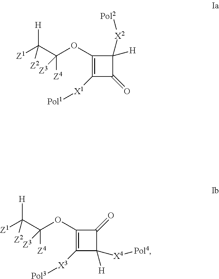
C1(OC(C([Z1])([Z2])[H])([Z4])[Z3])=C([X1][Pol1])C(=O)C1([X2][Pol2])[H].C1(OC(C([Z1])([Z2])[H])([Z4])[Z3])=C([X3][Pol3])C([X4][Pol4])([H])C1=O
